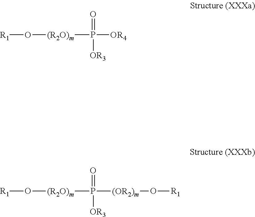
[(R2O)m](P([OR4])([OR3])=O)O[R1].[(R2O)m](P([(OR2)m]O[R1])([OR3])=O)O[R1]
